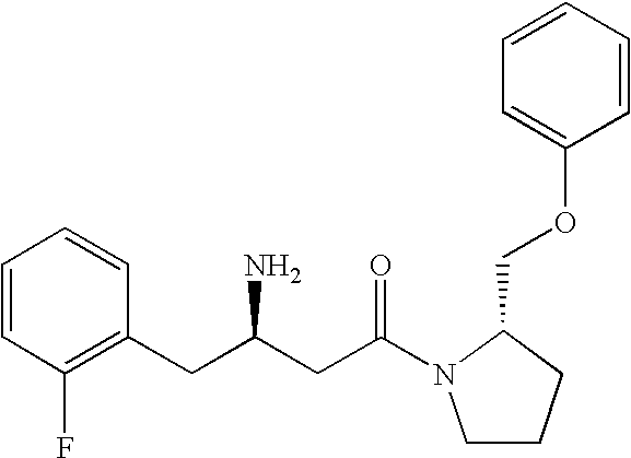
C1=CC(F)=C(CC(CC(=O)N2CCCC2COC2=CC=CC=C2)N)C=C1
